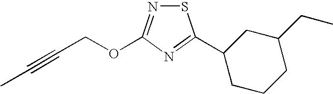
S1N=C(OCC#CC)N=C1C1CCCC(CC)C1
